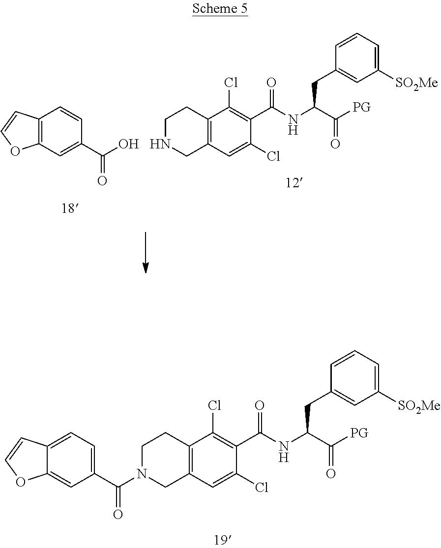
C12=C(C=C(C(O)=O)C=C1)OC=C2.C12=C(C(Cl)=C(C(NC(C(=O)[PG])CC3=CC([SO2Me])=CC=C3)=O)C(Cl)=C1)CCNC2.C12=CC=C(C(=O)N3CCC4=C(C=C(Cl)C(C(NC(C(=O)[PG])CC5=CC([SO2Me])=CC=C5)=O)=C4Cl)C3)C=C1OC=C2
